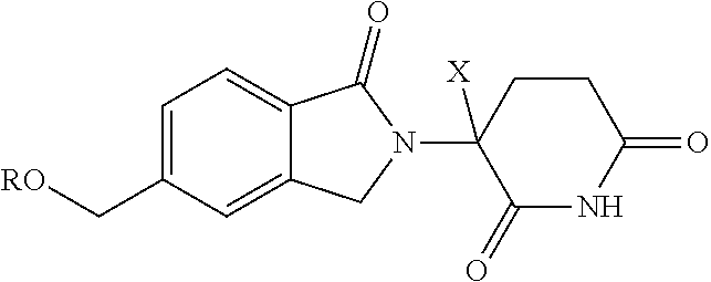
C1=C(C[RO])C=C2C(=C1)C(=O)N(C1([X])C(=O)NC(=O)CC1)C2
